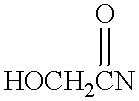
[HOCH2CN]=O
